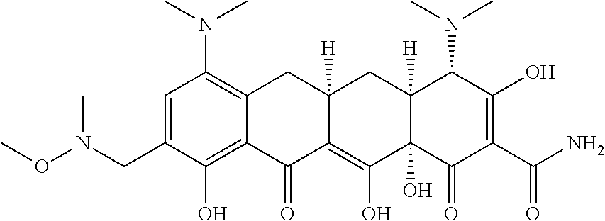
C1=C(CN(OC)C)C(O)=C2C(=C1N(C)C)CC1([H])C(=C(O)C3(O)C([H])(C1)C(N(C)C)C(O)=C(C(=O)N)C3=O)C2=O
